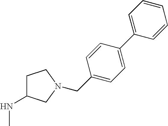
C1C(NC)CN(CC2=CC=C(C3=CC=CC=C3)C=C2)C1
